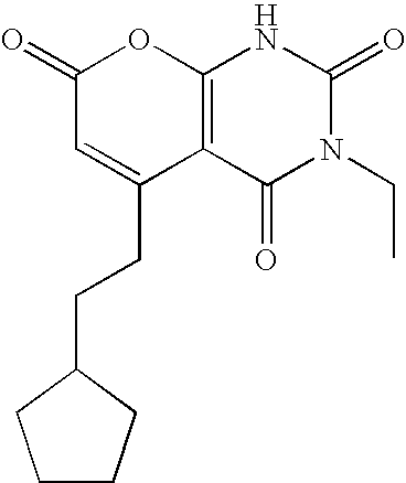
C12=C(C(=O)N(CC)C(=O)N1)C(CCC1CCCC1)=CC(=O)O2
